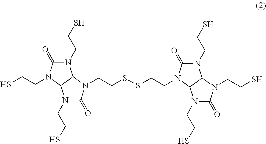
C1(=O)N(CCS)C2C(N1CCS)N(CCS)C(=O)N2CCSSCCN1C(=O)N(CCS)C2C1N(CCS)C(=O)N2CCS
